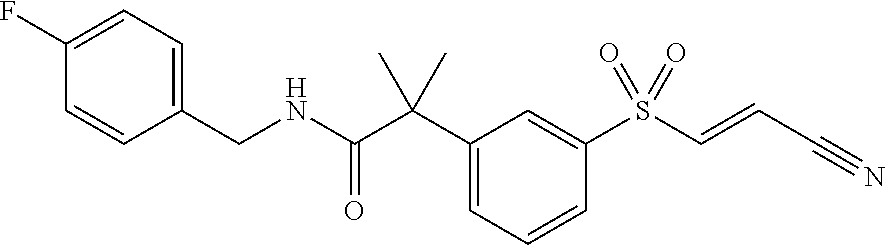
C1(C(C(NCC2=CC=C(F)C=C2)=O)(C)C)=CC=CC(S(C=CC#N)(=O)=O)=C1
